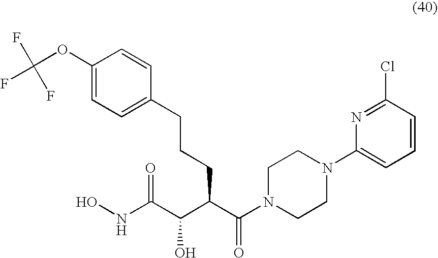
ONC(C(C(C(N1CCN(C2=CC=CC(Cl)=N2)CC1)=O)CCCC1=CC=C(OC(F)(F)F)C=C1)O)=O
